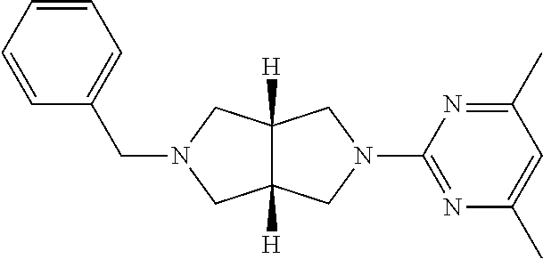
C1=CC=C(CN2CC3([H])C([H])(C2)CN(C2=NC(C)=CC(C)=N2)C3)C=C1
